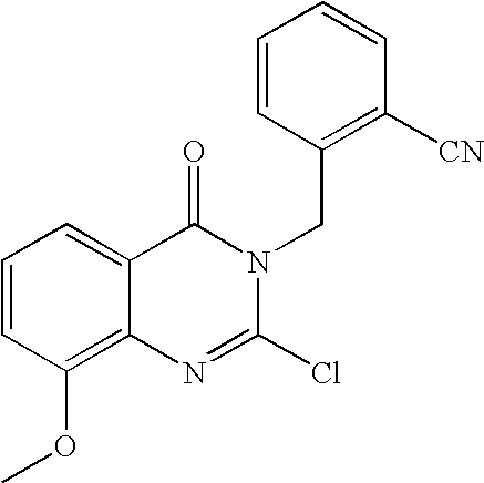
C1=CC(CN2C(=O)C3=CC=CC(OC)=C3N=C2Cl)=C([CN])C=C1
